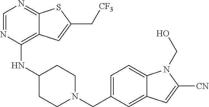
C1=NC(NC2CCN(CC3=CC=C4C(=C3)C=C([CN])N4CO)CC2)=C2C(=N1)SC(C[CF3])=C2
